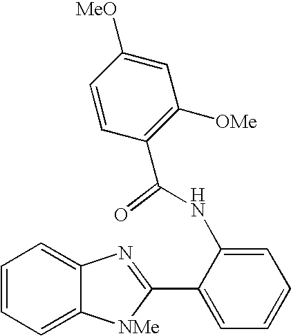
C12=CC=CC=C1N=C(C1=CC=CC=C1NC(C1=C([OMe])C=C([MeO])C=C1)=O)[NMe]2
